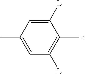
C1([L])=CC(C)=CC([L])=C1C
